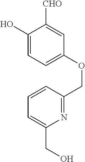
C1=C([CHO])C(O)=CC=C1OCC1=NC(CO)=CC=C1
